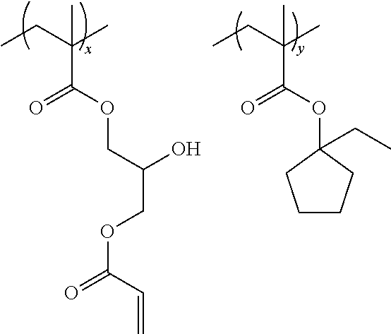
CCC(C)(C)C(OC1(CC)CCCC1)=O.CCC(C)(C)C(OCC(O)COC(=O)C=C)=O
